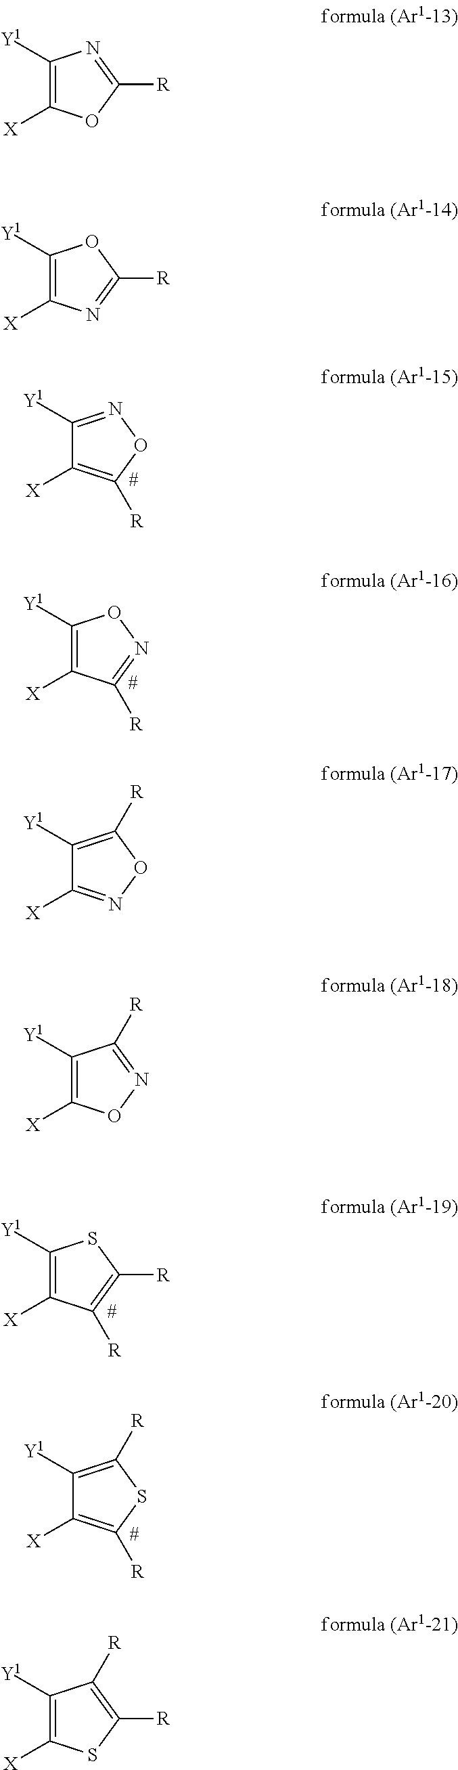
C1([Y1])=NOC([R])=C1[X].C1([Y1])=C([X])C([R])=NO1.C1([Y1])=C([X])C([R])=C([R])S1.C1([Y1])=C([R])SC([R])=C1[X].C1([Y1])=C([X])OC([R])=N1.C1([Y1])=C([X])N=C([R])O1.C1([Y1])=C([R])ON=C1[X].C1([Y1])=C([X])ON=C1[R].C1([Y1])=C([X])SC([R])=C1[R]
